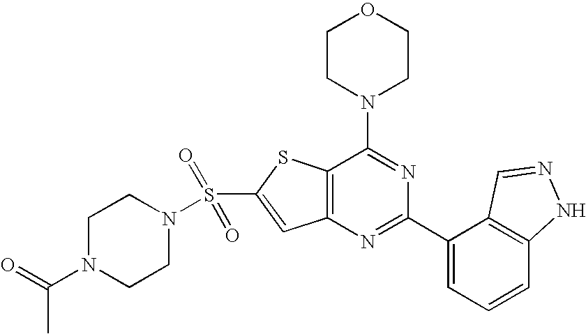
C1CN(C2=NC(C3=CC=CC4=C3C=NN4)=NC3=C2SC(S(=O)(=O)N2CCN(C(=O)C)CC2)=C3)CCO1
